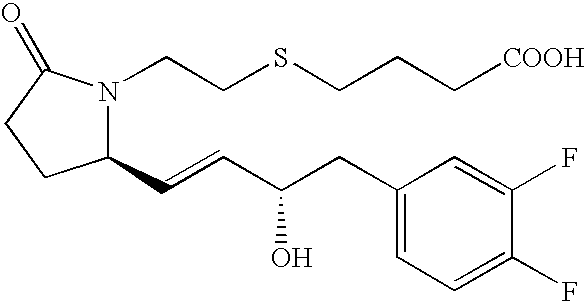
C1(C=CC(CC2=CC=C(F)C(F)=C2)O)N(CCSCCC[COOH])C(=O)CC1
